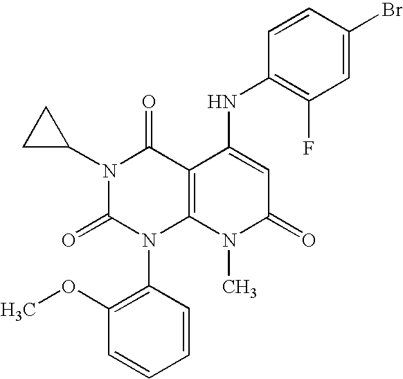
N1(C2CC2)C(=O)N(C2=C(OC)C=CC=C2)C2=C(C1=O)C(NC1=C(F)C=C(Br)C=C1)=CC(=O)N2C
